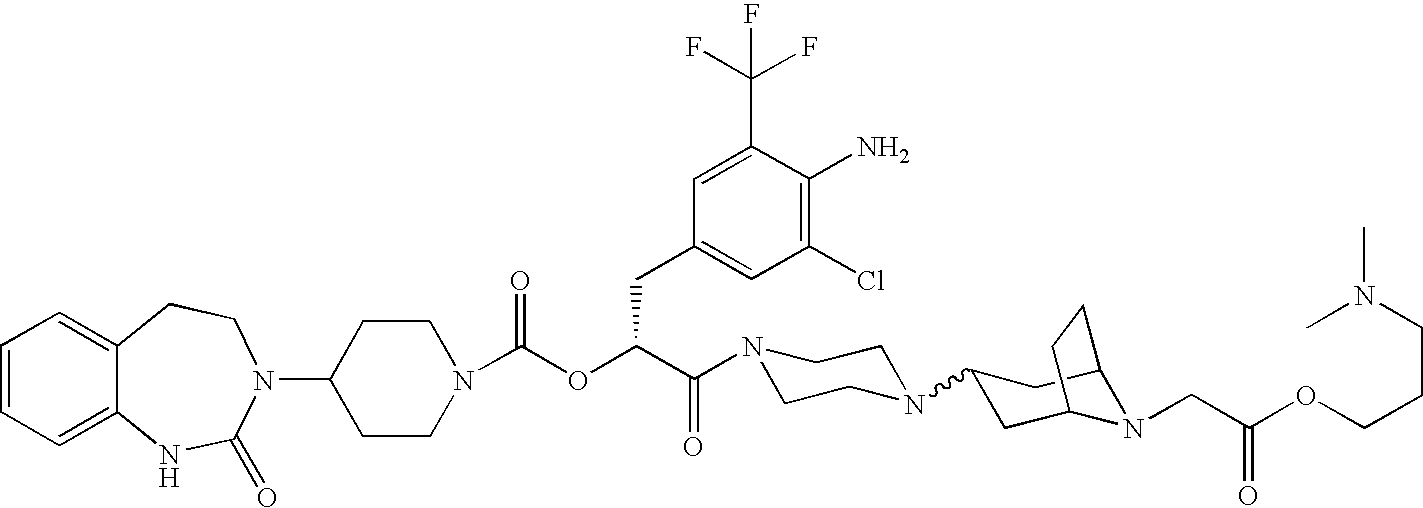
C1(N2C(=O)NC3=CC=CC=C3CC2)CCN(C(OC(C(=O)N2CCN(C3CC4N(CC(OCCCN(C)C)=O)C(C3)CC4)CC2)CC2=CC(Cl)=C(N)C(C(F)(F)F)=C2)=O)CC1
